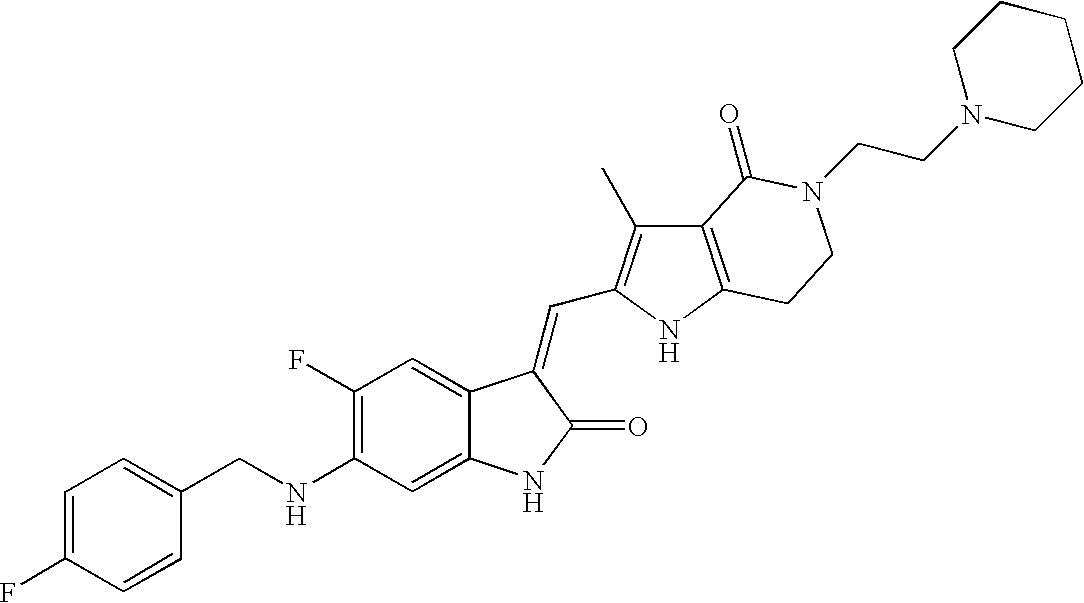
C1(NCC2=CC=C(F)C=C2)=C(F)C=C2C(=C1)NC(=O)C2=CC1=C(C)C2=C(N1)CCN(CCN1CCCCC1)C2=O
